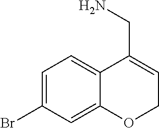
C1=C(Br)C=C2C(=C1)C(CN)=CCO2
